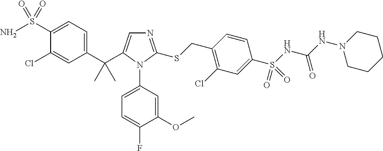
C1(C(C2=CN=C(SCC3=C(Cl)C=C(S(NC(NN4CCCCC4)=O)(=O)=O)C=C3)N2C2=CC=C(F)C(OC)=C2)(C)C)=CC=C(S(N)(=O)=O)C(Cl)=C1
